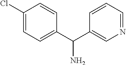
C1(Cl)=CC=C(C(C2=CN=CC=C2)N)C=C1
